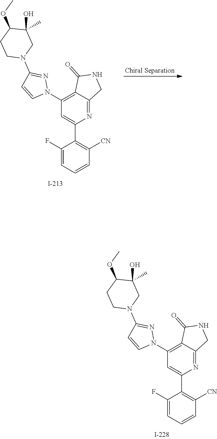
N1=C(N2CC(O)(C)C(OC)CC2)C=CN1C1=C2C(=NC(C3=C([CN])C=CC=C3F)=C1)CNC2=O.[Chiral Separation].N1=C(N2CC(O)(C)C(OC)CC2)C=CN1C1=C2C(=NC(C3=C([CN])C=CC=C3F)=C1)CNC2=O
